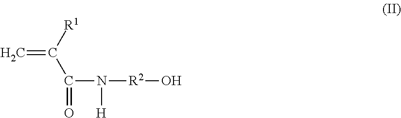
C=C([R1])C(N([R2]O)[H])=O
